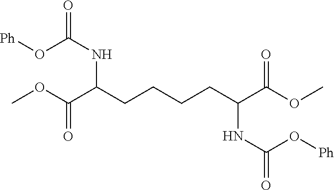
C(CC(C(=O)OC)NC(O[Ph])=O)CCC(C(=O)OC)NC(=O)O[Ph]
